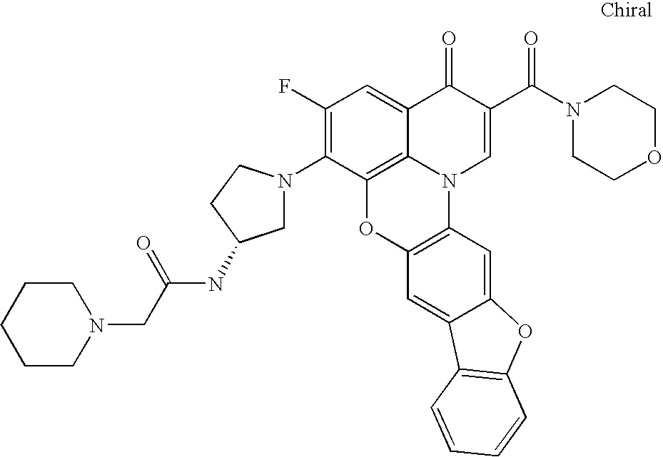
C1(F)=C(N2CC(NC(CN3CCCCC3)=O)CC2)C2=C3C(=C1)C(=O)C(C(N1CCOCC1)=O)=CN3C1=C(O2)C=C2C(=C1)OC1=C2C=CC=C1
